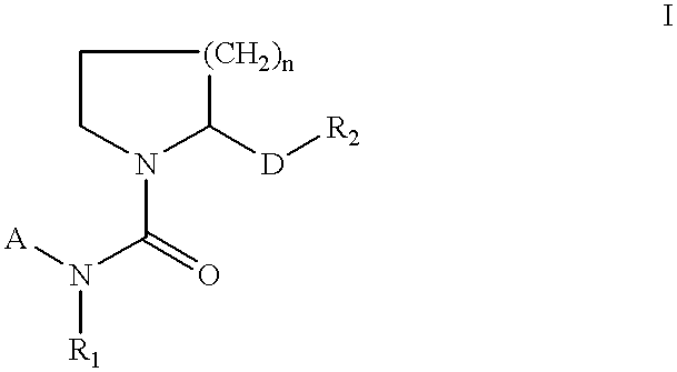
[A]N(C(=O)N1C([D][R2])[(CH2)n]CC1)[R1]
